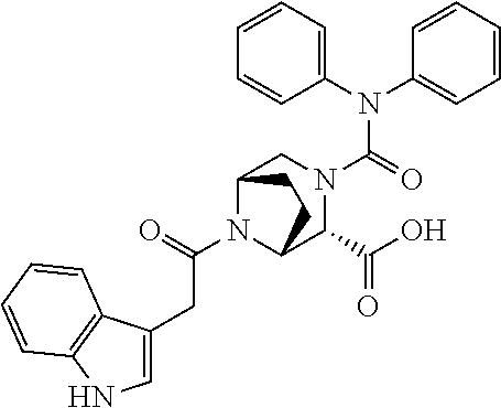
N(C(=O)N1CC2N(C(CC3=CNC4=C3C=CC=C4)=O)C(C1C(O)=O)CC2)(C1=CC=CC=C1)C1=CC=CC=C1
